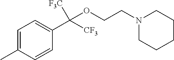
C1=C(C)C=CC(C(OCCN2CCCCC2)([F3C])[CF3])=C1
